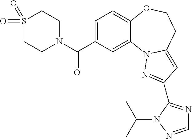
C1=C(C(=O)N2CCS(=O)(=O)CC2)C=C2C(=C1)OCCC1=CC(C3=NC=NN3C(C)C)=NN21
